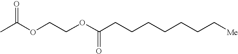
O(C(C)=O)CCOC(CCCCCCC[Me])=O
